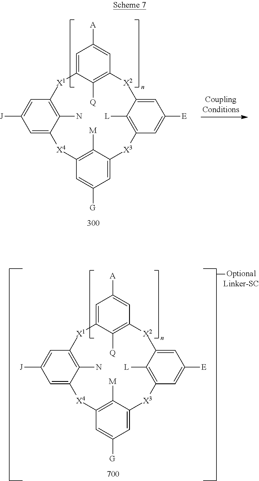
C1=C2C([Q])=C(C=C1[A])[X2]C1=CC([E])=CC(=C1[L])[X3]C1=CC([G])=CC(=C1[M])[X4]C1=CC([J])=CC(=C1N)[X1]2.C1=C2C([Q])=C(C=C1[A])[X2]C1=CC([E])=CC(=C1[L])[X3]C1=CC([G])=CC(=C1[M])[X4]C1=CC([J])=CC(=C1N)[X1]2
